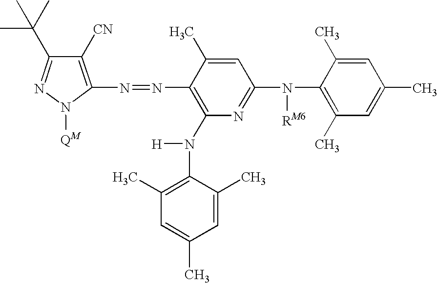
N1=C(C(C)(C)C)C([CN])=C(N=NC2=C(N([H])C3=C(C)C=C(C)C=C3C)N=C(N(C3=C(C)C=C(C)C=C3C)[RM6])C=C2C)N1[QM]
